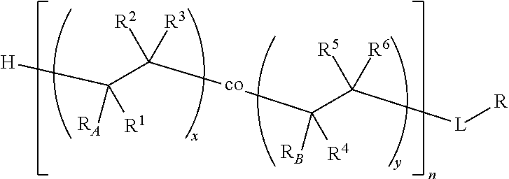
[H]C([RA])([R1])C([R2])([R3])[co]C([RB])([R4])C([R5])([R6])[L][R]
